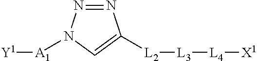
[A1]([Y1])N1N=NC([L2][L3][L4][X1])=C1
